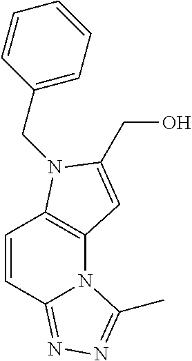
N12C3=C(C=CC1=NN=C2C)N(CC1=CC=CC=C1)C(CO)=C3
